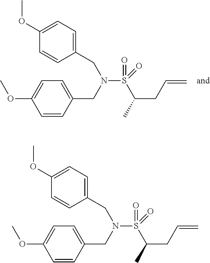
S(C(C)CC=C)(=O)(=O)N(CC1=CC=C(OC)C=C1)CC1=CC=C(OC)C=C1.S(C(C)CC=C)(=O)(=O)N(CC1=CC=C(OC)C=C1)CC1=CC=C(OC)C=C1
